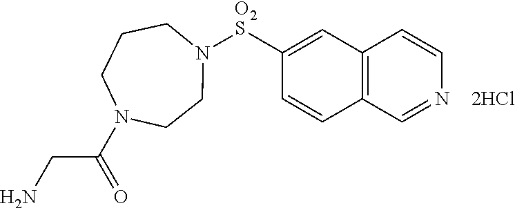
C12=C(C=C([O2S]N3CCCN(C(=O)CN)CC3)C=C1)C=CN=C2
